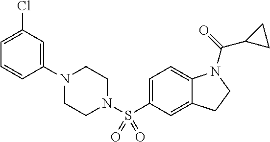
C1(N2CCN(S(C3=CC=C4C(=C3)CCN4C(=O)C3CC3)(=O)=O)CC2)=CC(Cl)=CC=C1
